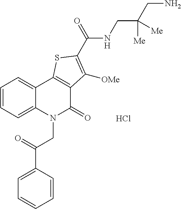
C1=CC=C2C(=C1)C1=C(C(=O)N2CC(C2=CC=CC=C2)=O)C([OMe])=C(C(=O)NCC(CN)([Me])[Me])S1.Cl
